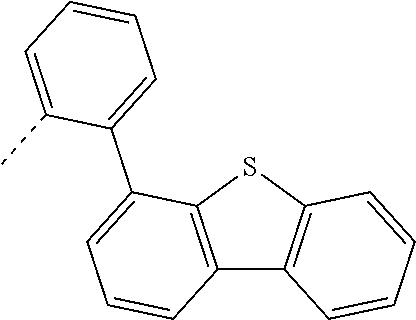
C12=C(SC3=C1C=CC=C3)C(C1=CC=CC=C1C)=CC=C2
